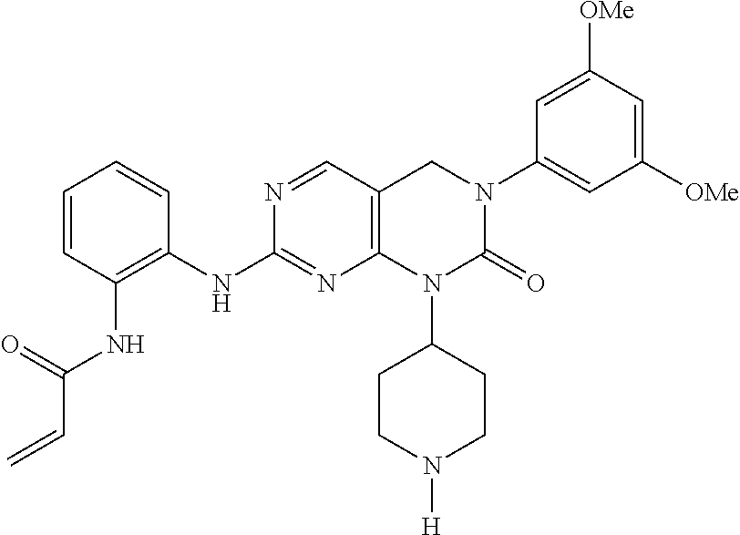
C1(NC2=C(NC(C=C)=O)C=CC=C2)=NC2=C(CN(C3=CC([OMe])=CC([OMe])=C3)C(=O)N2C2CCN([H])CC2)C=N1
